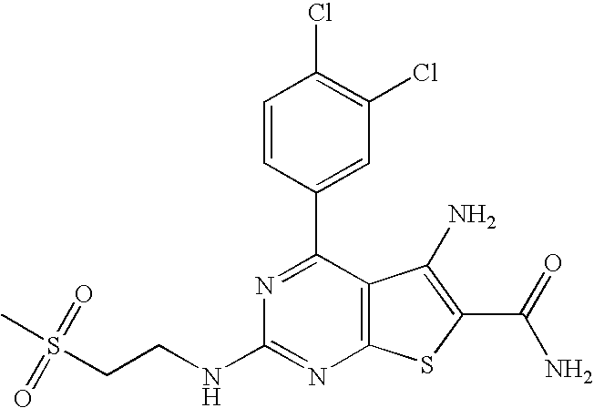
C1=CC(C2=NC(NCCS(=O)(=O)C)=NC3=C2C(N)=C(C(N)=O)S3)=CC(Cl)=C1Cl
